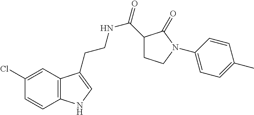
C12=C(C=C(Cl)C=C1)C(CCNC(=O)C1CCN(C3=CC=C(C)C=C3)C1=O)=CN2
